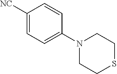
C1([NC])=CC=C(N2CCSCC2)C=C1
